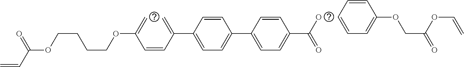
C1=CC=CC(OCC(OC=C)=O)=C1.C(=CC(=C)C1=CC=C(C2=CC=C(C(=O)O)C=C2)C=C1)C(=C)OCCCCOC(=O)C=C
